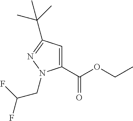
C1=C(C(OCC)=O)N(CC(F)F)N=C1C(C)(C)C
